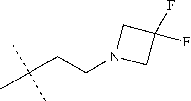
C(C(C)(C)C)CN1CC(F)(F)C1
